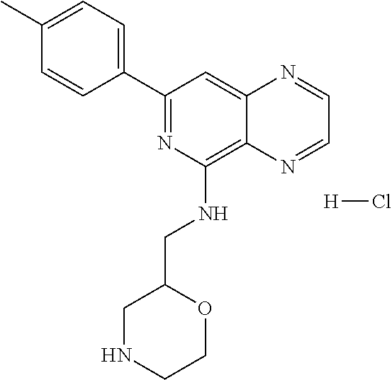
C1(C2=CC=C(C)C=C2)=NC(NCC2CNCCO2)=C2C(=C1)N=CC=N2.[H]Cl
